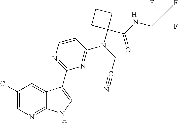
C1(Cl)=CN=C2C(=C1)C(C1=NC=CC(N(C3(C(NCC(F)(F)F)=O)CCC3)CC#N)=N1)=CN2.[H].[H]
